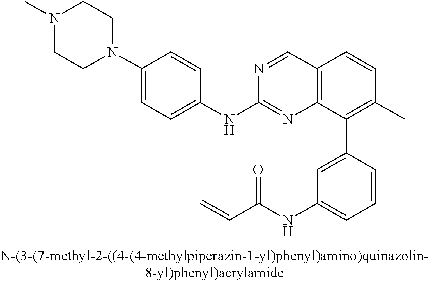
N1=CC2=C(N=C1NC1=CC=C(N3CCN(C)CC3)C=C1)C(C1=CC(NC(C=C)=O)=CC=C1)=C(C)C=C2
